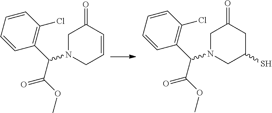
C1N(C(C2=C(Cl)C=CC=C2)C(OC)=O)CC=CC1=O.C1N(C(C2=C(Cl)C=CC=C2)C(OC)=O)CC(S)CC1=O
